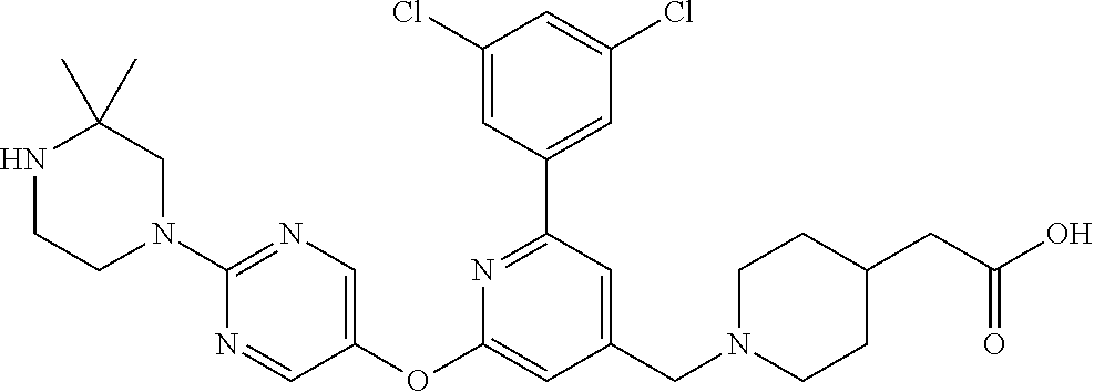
C1(Cl)=CC(C2=NC(OC3=CN=C(N4CCNC(C)(C)C4)N=C3)=CC(CN3CCC(CC(O)=O)CC3)=C2)=CC(Cl)=C1
